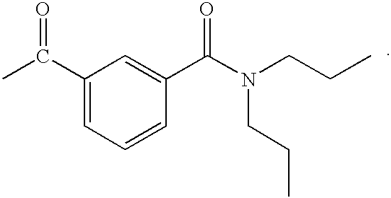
CC(C1=CC=CC(C(N(CCC)CCC)=O)=C1)=O
